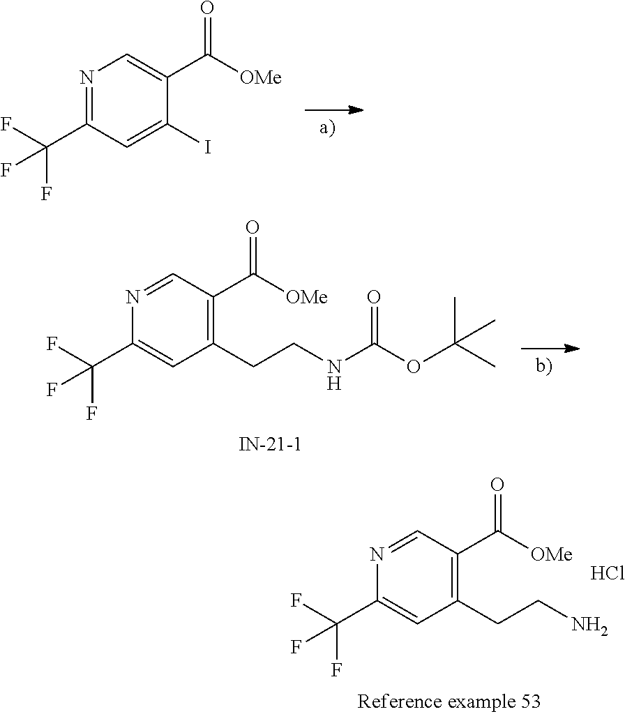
N1=CC(C([OMe])=O)=C(CCN)C=C1C(F)(F)F.Cl.N1=C(C(F)(F)F)C=C(I)C(C([OMe])=O)=C1.N1=CC(C([OMe])=O)=C(CCNC(OC(C)(C)C)=O)C=C1C(F)(F)F
